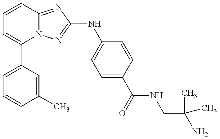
C1(C2=CC=CC(C)=C2)=CC=CC2=NC(NC3=CC=C(C(=O)NCC(N)(C)C)C=C3)=NN12
